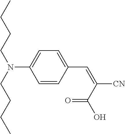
C1=CC(C=C([CN])C(O)=O)=CC=C1N(CCCC)CCCC
